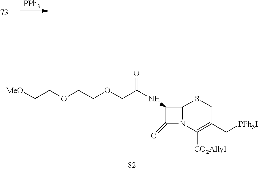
[PPh3].[MeO]CCOCCOCC(NC1C(=O)N2C1SCC(C[PPh3I])=C2[CO2Allyl])=O
